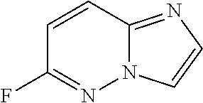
C1=CC2=NC=CN2N=C1F
